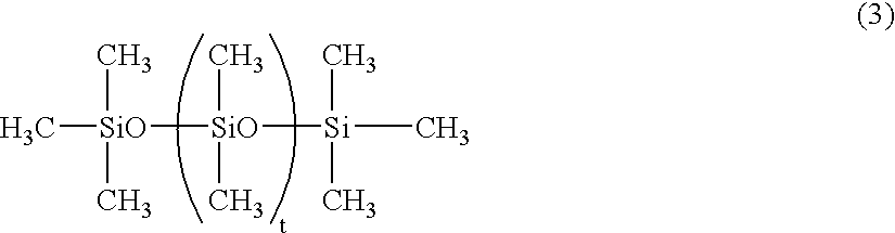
C[SiO]([SiO]([Si](C)(C)C)(C)C)(C)C
